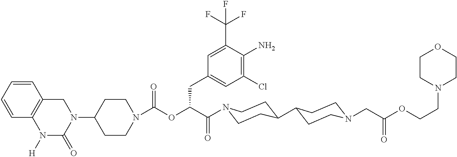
N1(C2CCN(C(=O)OC(C(=O)N3CCC(C4CCN(CC(OCCN5CCOCC5)=O)CC4)CC3)CC3=CC(Cl)=C(N)C(C(F)(F)F)=C3)CC2)CC2=C(N([H])C1=O)C=CC=C2
